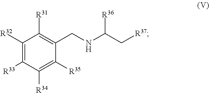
C1([R32])=C([R33])C([R34])=C([R35])C(CNC(C[R37])[R36])=C1[R31]
